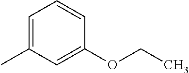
C1=C(C)C=C(OCC)C=C1
